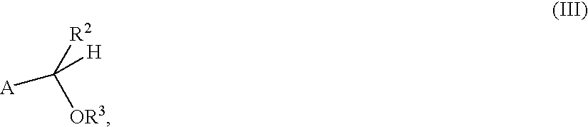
[R2]C([OR3])([A])[H]
